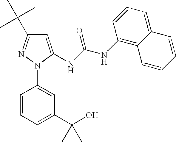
C1=CC(N2N=C(C(C)(C)C)C=C2NC(NC2=C3C(=CC=C2)C=CC=C3)=O)=CC(C(O)(C)C)=C1
